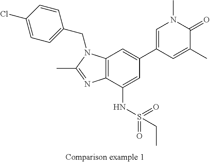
C12=C(C(NS(CC)(=O)=O)=CC(C3=CN(C)C(=O)C(C)=C3)=C1)N=C(C)N2CC1=CC=C(Cl)C=C1
